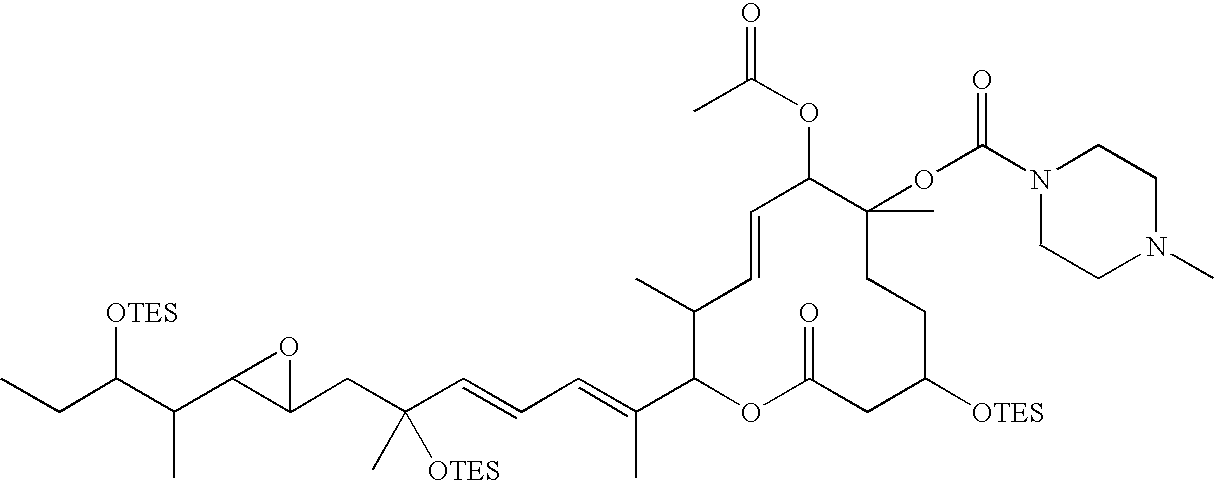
CCC(C(C1C(CC(C=CC=C(C)C2OC(=O)CC([OTES])CCC(C)(OC(=O)N3CCN(C)CC3)C(OC(C)=O)C=CC2C)(C)[OTES])O1)C)[OTES]
